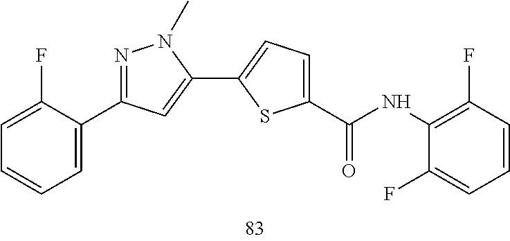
C1(C(NC2=C(F)C=CC=C2F)=O)=CC=C(C2=CC(C3=CC=CC=C3F)=NN2C)S1
